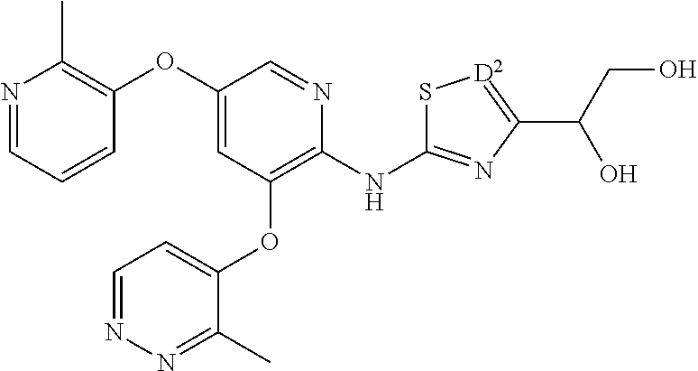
N1=CC=CC(OC2=CC(OC3=CC=NN=C3C)=C(NC3=NC(C(CO)O)=[D2]S3)N=C2)=C1C
